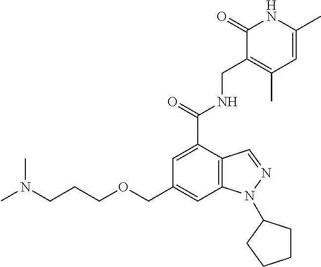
C1=C(C(=O)NCC2=C(C)C=C(C)NC2=O)C2=C(C=C1COCCCN(C)C)N(C1CCCC1)N=C2
